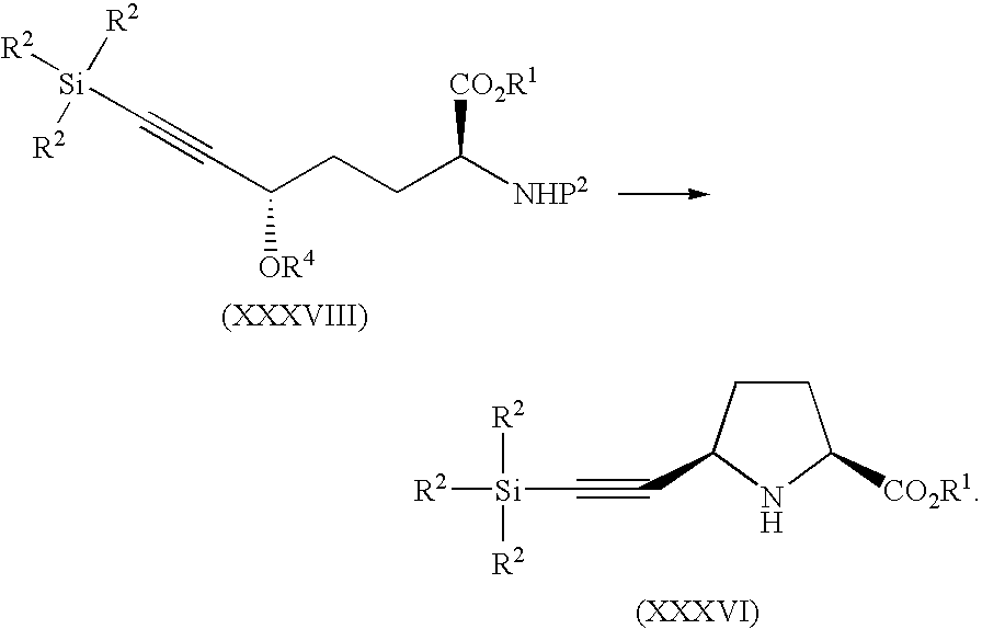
C(CCC([NHP2])[CO2R1])([OR4])C#C[Si]([R2])([R2])[R2].C1CC(C#C[Si]([R2])([R2])[R2])NC1[CO2R1]
